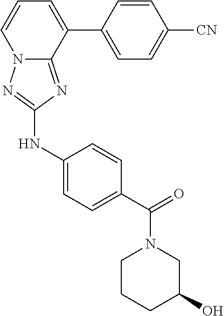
C1(NC2=NN3C(=N2)C(C2=CC=C([CN])C=C2)=CC=C3)=CC=C(C(=O)N2CCCC(O)C2)C=C1
